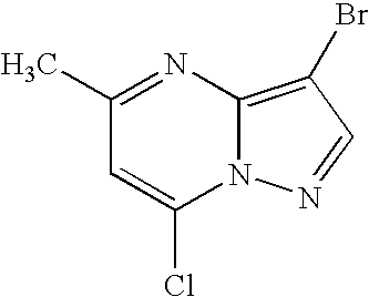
C1(C)=NC2=C(Br)C=NN2C(Cl)=C1
